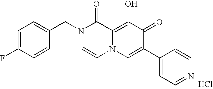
C1=C(F)C=CC(CN2C=CN3C(=C(O)C(=O)C(C4=CC=NC=C4)=C3)C2=O)=C1.Cl
